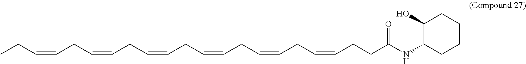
CCC=CCC=CCC=CCC=CCC=CCC=CCCC(NC1CCCCC1O)=O
